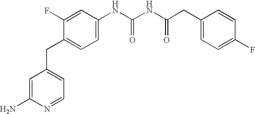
NC1=CC(CC2=CC=C(NC(NC(CC3=CC=C(F)C=C3)=O)=O)C=C2F)=CC=N1
